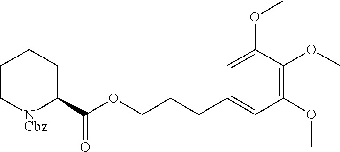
C1(C(=O)OCCCC2=CC(OC)=C(OC)C(OC)=C2)CCCC[NCbz]1
